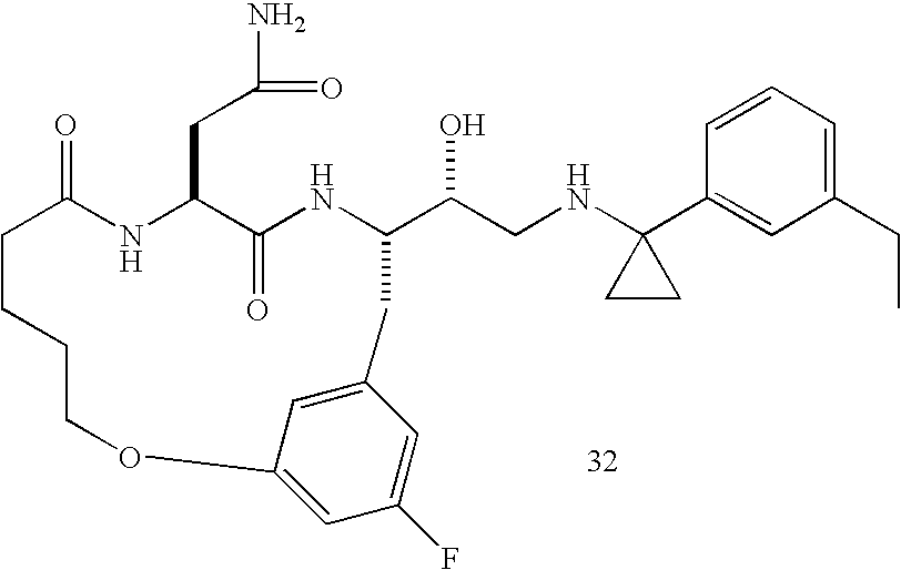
C1=CC=C(CC)C=C1C1(NCC(O)C2NC(=O)C(CC(N)=O)NC(=O)CCCCOC3=CC(F)=CC(=C3)C2)CC1
